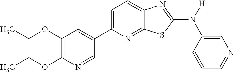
C1(OCC)=C(OCC)N=CC(C2=CC=C3C(=N2)SC(N([H])C2=CN=CC=C2)=N3)=C1
